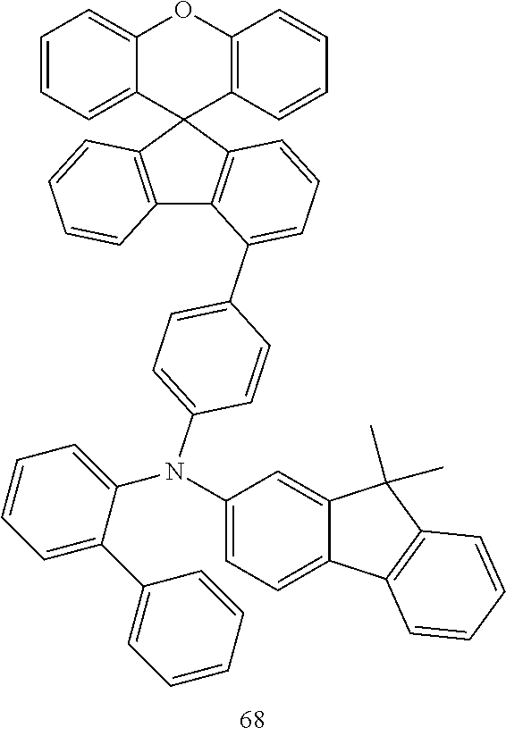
C12=C(C3(C4=C1C(C1=CC=C(N(C5=CC=C6C(=C5)C(C)(C)C5=C6C=CC=C5)C5=CC=CC=C5C5=CC=CC=C5)C=C1)=CC=C4)C1=C(OC4=CC=CC=C34)C=CC=C1)C=CC=C2
